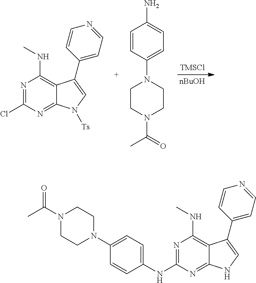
N1=C(Cl)N=C2C(=C1NC)C(C1=CC=NC=C1)=CN2[Ts].[TMSCl].[nBuOH].C1=CC(N2CCN(C(=O)C)CC2)=CC=C1N.N1=C(NC2=CC=C(N3CCN(C(C)=O)CC3)C=C2)N=C2C(=C1NC)C(C1=CC=NC=C1)=CN2
